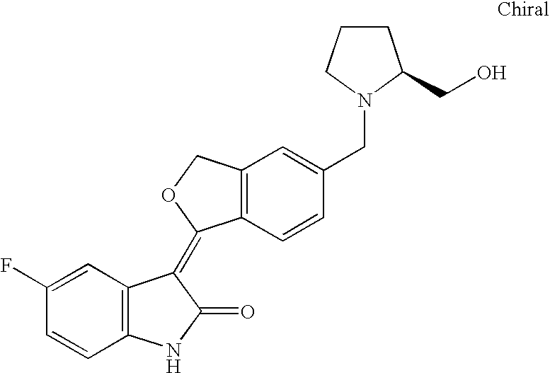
C1=C(F)C=CC2=C1C(=C1C3=C(C=C(CN4C(CO)CCC4)C=C3)CO1)C(=O)N2
